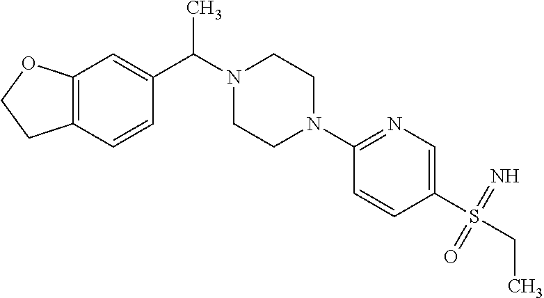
C12=C(C=CC(C(N3CCN(C4=NC=C(S(CC)(=N)=O)C=C4)CC3)C)=C1)CCO2
